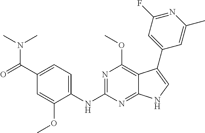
C1(C(=O)N(C)C)=CC=C(NC2=NC(OC)=C3C(=N2)NC=C3C2=CC(F)=NC(C)=C2)C(OC)=C1
